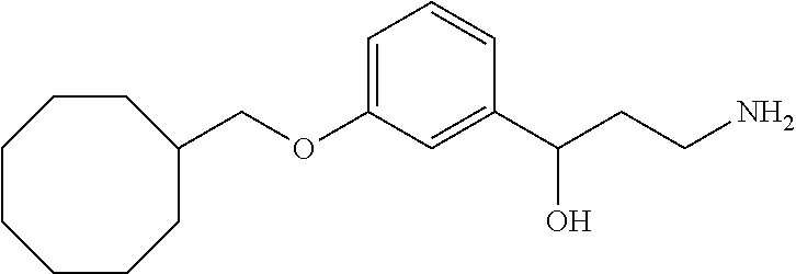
C(OC1=CC=CC(C(CCN)O)=C1)C1CCCCCCC1
